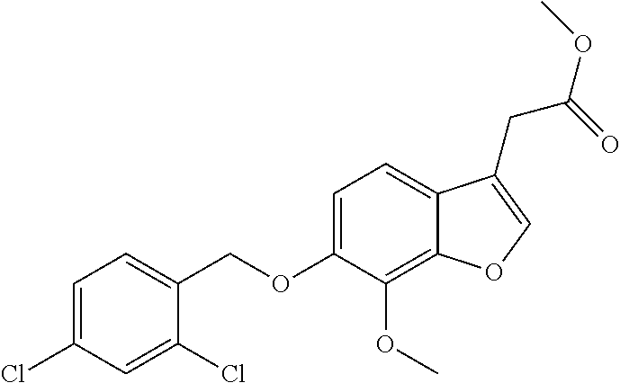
C1=C(Cl)C=C(Cl)C(COC2=CC=C3C(=C2OC)OC=C3CC(=O)OC)=C1
